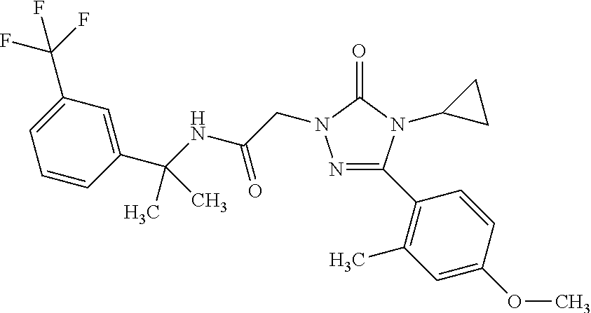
N1=C(C2=C(C)C=C(OC)C=C2)N(C2CC2)C(=O)N1CC(=O)NC(C)(C1=CC(C(F)(F)F)=CC=C1)C
